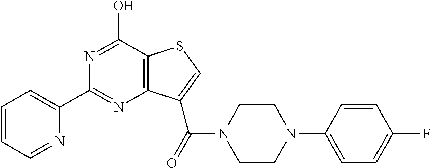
C1(C2=CC=CC=N2)=NC2=C(C(O)=N1)SC=C2C(=O)N1CCN(C2=CC=C(F)C=C2)CC1
